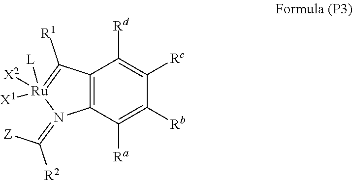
C12=C(C([Ra])=C([Rb])C([Rc])=C1[Rd])N(=C([Z])[R2])[Ru]([L])([X2])([X1])=C2[R1]
